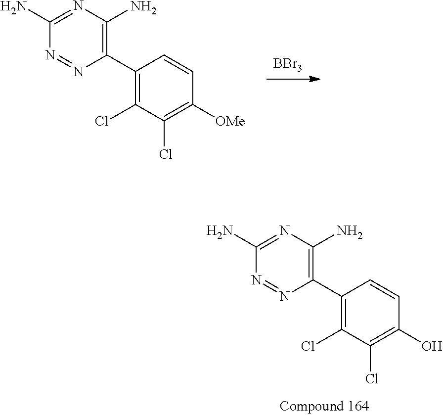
C1(C2=C(N)N=C(N)N=N2)=C(Cl)C(Cl)=C(O)C=C1.[BBr3].C1(C2=C(N)N=C(N)N=N2)=C(Cl)C(Cl)=C([OMe])C=C1
